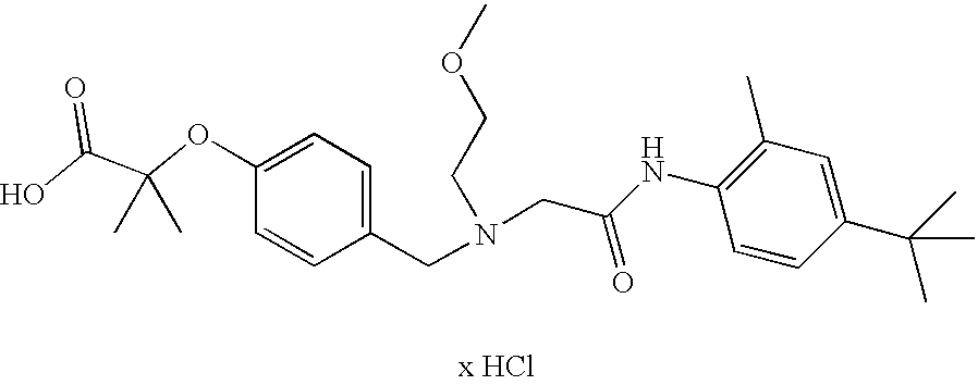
C1=CC(CN(CC(NC2=C(C)C=C(C(C)(C)C)C=C2)=O)CCOC)=CC=C1OC(C(O)=O)(C)C
